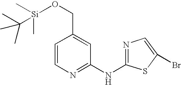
C1=CN=C(NC2=NC=C(Br)S2)C=C1CO[Si](C(C)(C)C)(C)C
